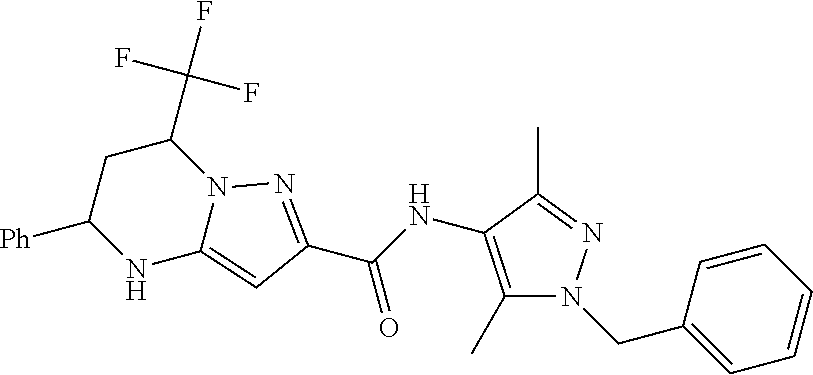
N1C2=CC(C(NC3=C(C)N(CC4=CC=CC=C4)N=C3C)=O)=NN2C(C(F)(F)F)CC1[Ph]
